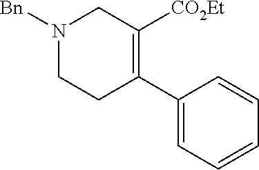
C1(C2=C([CO2Et])CN([Bn])CC2)=CC=CC=C1
